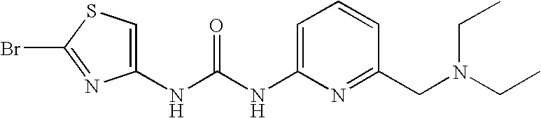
N(C(NC1=CC=CC(CN(CC)CC)=N1)=O)C1=CSC(Br)=N1
